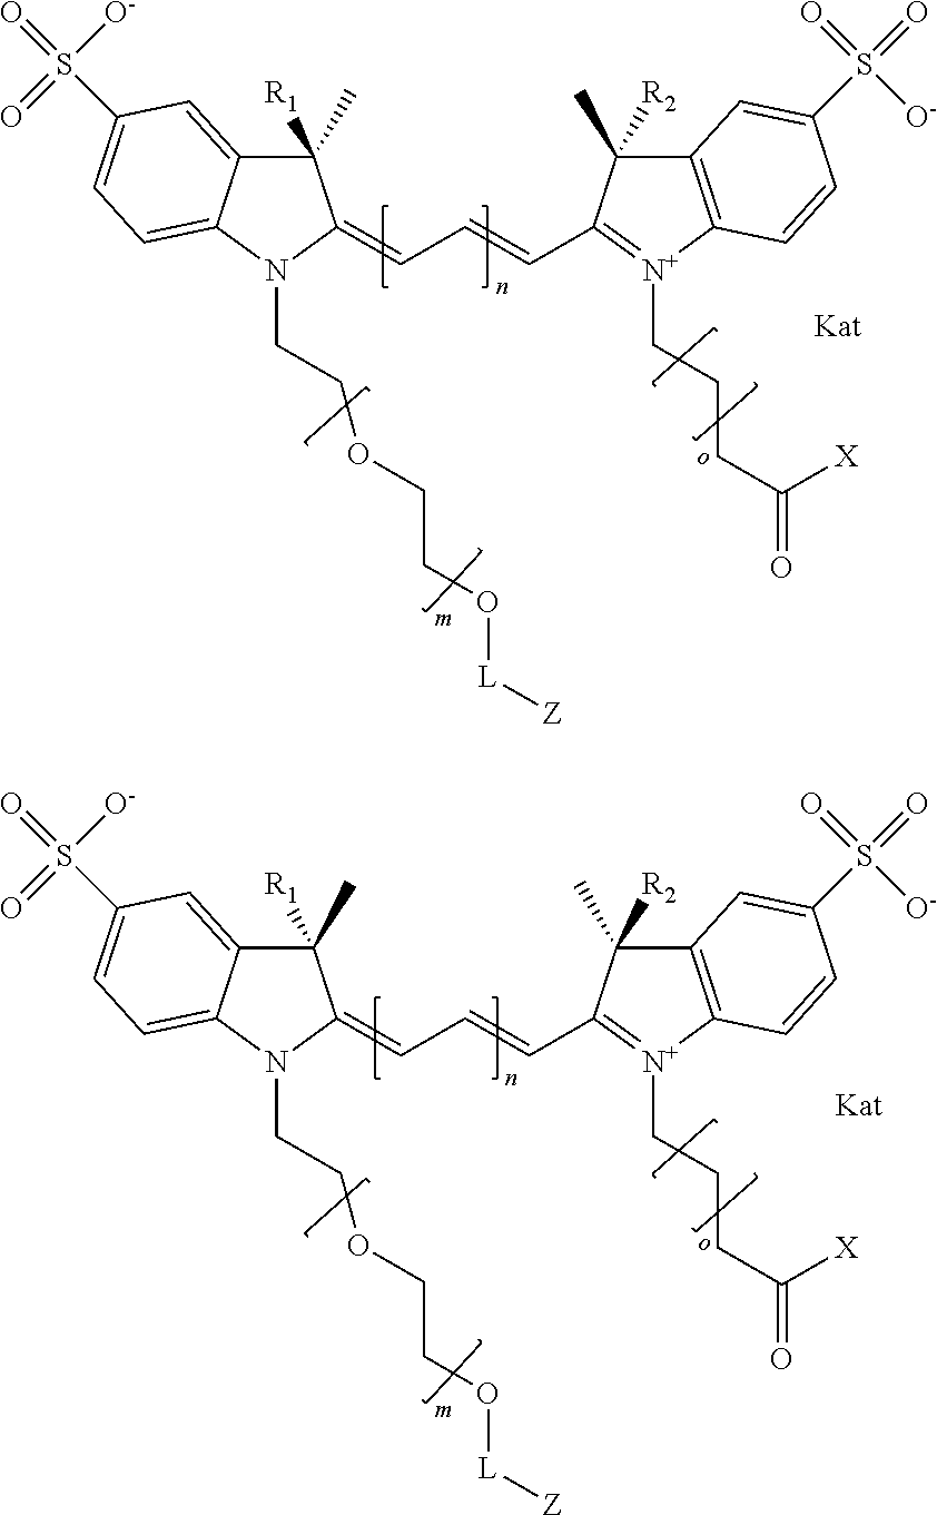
C1(C)([R1])C2=CC(S(=O)([O-])=O)=CC=C2N(CCOCCO[L][Z])C1=CC=CC1=[N+](CCCC(=O)[X])C2=C(C1(C)[R2])C=C(S(=O)(=O)[O-])C=C2.C1(C)([R1])C2=CC(S(=O)([O-])=O)=CC=C2N(CCOCCO[L][Z])C1=CC=CC1=[N+](CCCC(=O)[X])C2=C(C1(C)[R2])C=C(S(=O)(=O)[O-])C=C2
